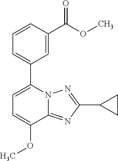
C1=C(OC)C2=NC(C3CC3)=NN2C(C2=CC=CC(C(=O)OC)=C2)=C1
